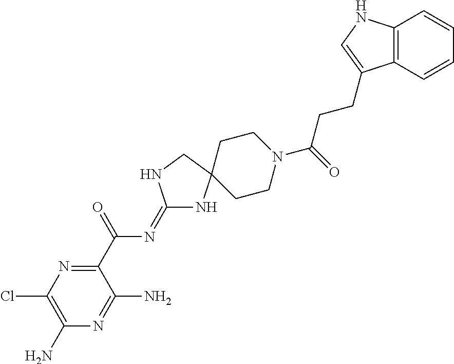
C1(C(=O)N=C2NC3(CN2)CCN(C(=O)CCC2=CNC4=C2C=CC=C4)CC3)=NC(Cl)=C(N)N=C1N
